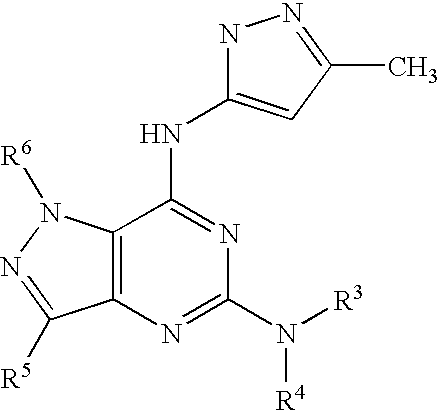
C12=C(N=C(N([R3])[R4])N=C1NC1=CC(C)=NN1)C([R5])=NN2[R6]
